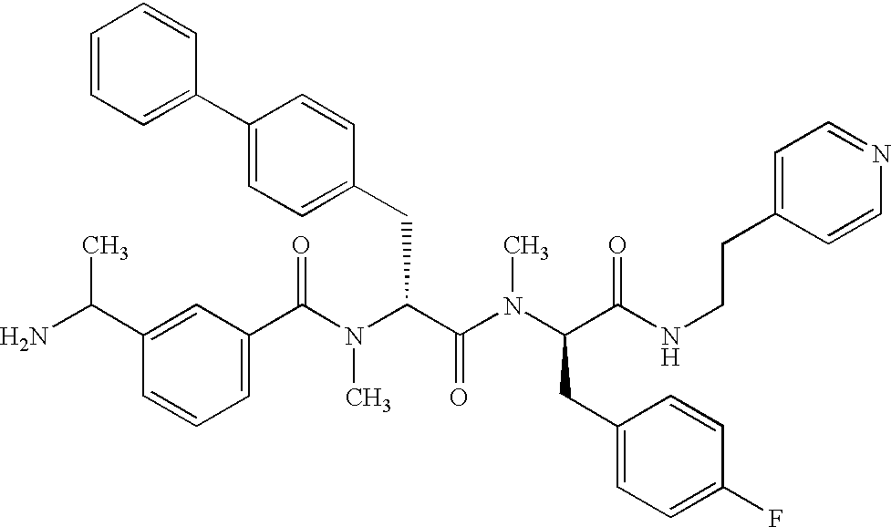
C1(C(N(C(C(N(C(C(NCCC2=CC=NC=C2)=O)CC2=CC=C(F)C=C2)C)=O)CC2=CC=C(C3=CC=CC=C3)C=C2)C)=O)=CC=CC(C(N)C)=C1
